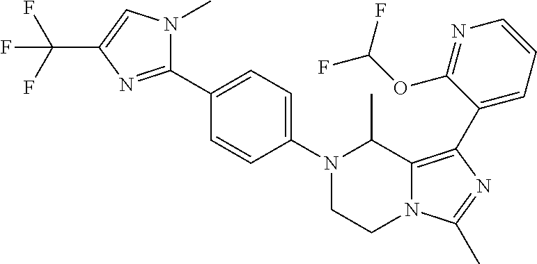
N1(C2=CC=C(C3=NC(C(F)(F)F)=CN3C)C=C2)CCN2C(=C(C3=CC=CN=C3OC(F)F)N=C2C)C1C
